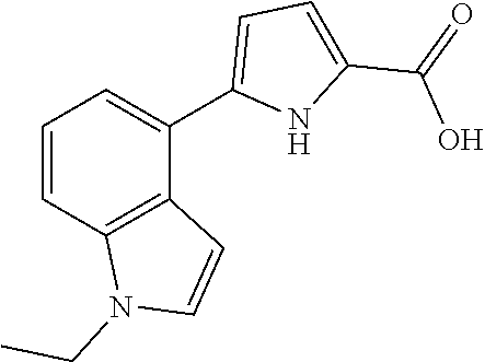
C1=CC2=C(C(C3=CC=C(C(=O)O)N3)=C1)C=CN2CC
